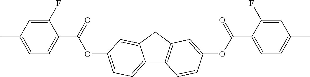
C12=CC=C(OC(C3=CC=C(C)C=C3F)=O)C=C1CC1=C2C=CC(OC(C2=CC=C(C)C=C2F)=O)=C1
